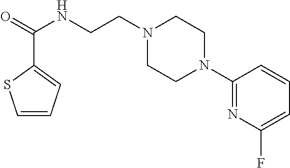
N1(CCNC(=O)C2=CC=CS2)CCN(C2=NC(F)=CC=C2)CC1
